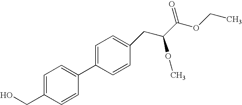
C1=CC(C2=CC=C(CC(C(OCC)=O)OC)C=C2)=CC=C1CO
